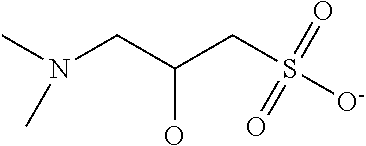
CN(CC(CS([O-])(=O)=O)O)C
